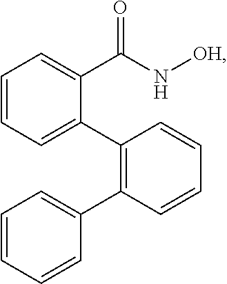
C1=CC=C(C2=C(C3=CC=CC=C3)C=CC=C2)C(C(N[OH])=O)=C1
